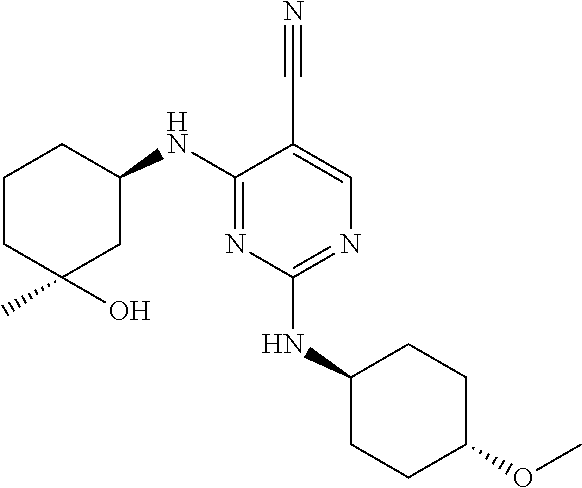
C1C(NC2=NC(NC3CCC(OC)CC3)=NC=C2C#N)CCCC1(O)C
